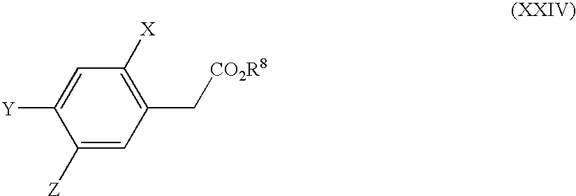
C1(C[CO2R8])=C([X])C=C([Y])C([Z])=C1
